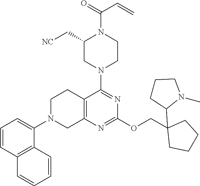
C1=CC2=C(C(N3CC4=C(CC3)C(N3CCN(C(=O)C=C)C(C[NC])C3)=NC(OCC3(C5N(C)CCC5)CCCC3)=N4)=C1)C=CC=C2
